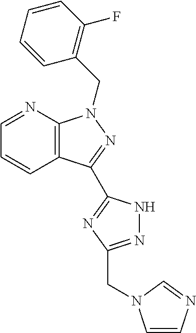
C1=NC2=C(C=C1)C(C1=NC(CN3C=CN=C3)=NN1)=NN2CC1=C(F)C=CC=C1
